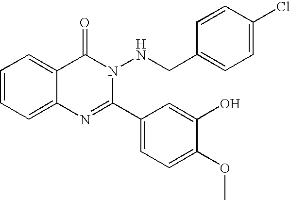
C1=CC=C2C(=C1)C(=O)N(NCC1=CC=C(Cl)C=C1)C(C1=CC=C(OC)C(O)=C1)=N2
